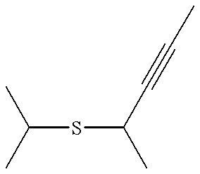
C(SC(C)C#CC)(C)C
